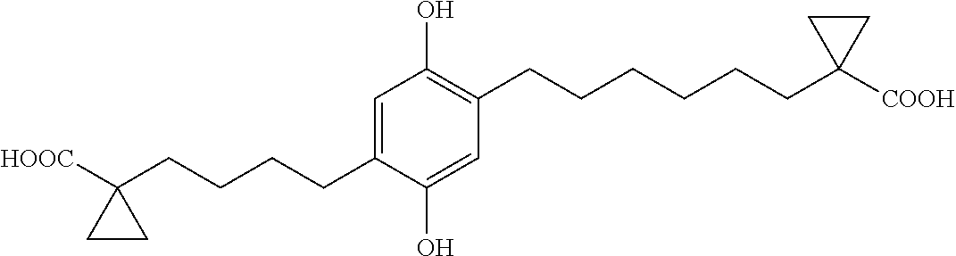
C1=C(CCCCC2([HOOC])CC2)C(O)=CC(CCCCCCC2([COOH])CC2)=C1O
